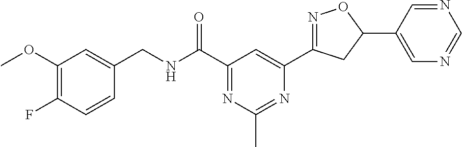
C1(OC)=C(F)C=CC(CNC(C2=NC(C)=NC(C3=NOC(C4=CN=CN=C4)C3)=C2)=O)=C1
